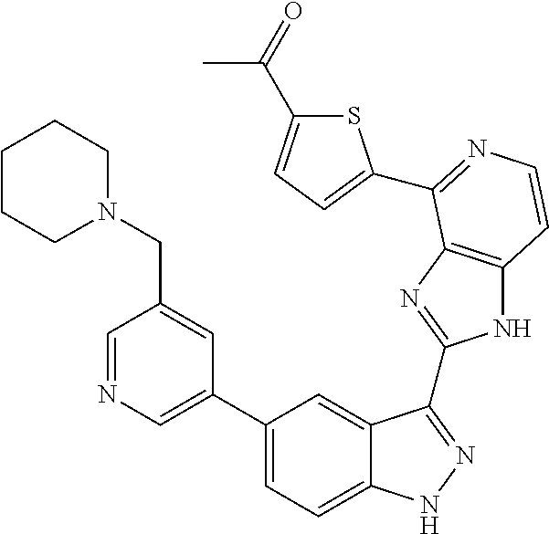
C1(C2=CN=CC(CN3CCCCC3)=C2)=CC=C2C(=C1)C(C1=NC3=C(N1)C=CN=C3C1=CC=C(C(=O)C)S1)=NN2
